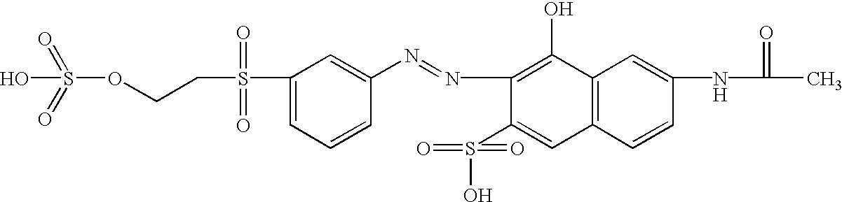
S(OCCS(C1=CC=CC(N=NC2=C(O)C3=C(C=C2S(=O)(=O)O)C=CC(NC(C)=O)=C3)=C1)(=O)=O)(=O)(=O)O
